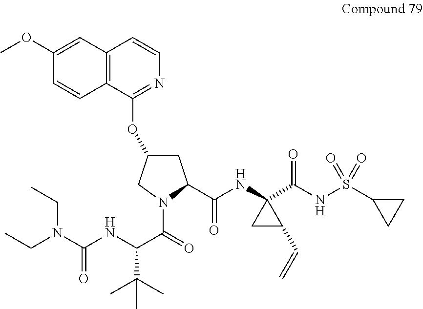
C12=C(C(OC3CC(C(NC4(C(NS(C5CC5)(=O)=O)=O)CC4C=C)=O)N(C(=O)C(NC(N(CC)CC)=O)C(C)(C)C)C3)=NC=C1)C=CC(OC)=C2
